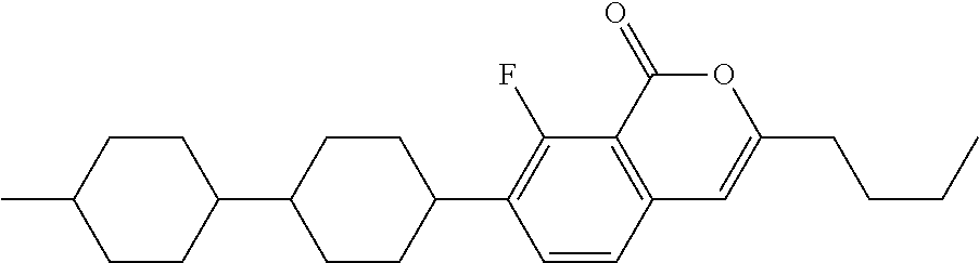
C12=C(C(=O)OC(CCCC)=C1)C(F)=C(C1CCC(C3CCC(C)CC3)CC1)C=C2
